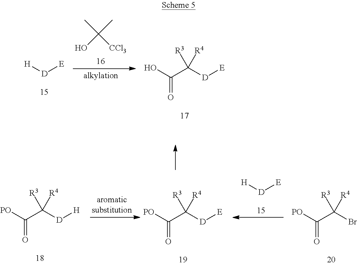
[H][D][E].C(=O)(C([R3])([D][H])[R4])[PO].C(=O)(C([R3])([D][E])[R4])[PO].C(=O)(C([R3])(Br)[R4])[PO].[H][D][E].CC(C)(O)[CCl3].C(=O)(O)C([D][E])([R3])[R4]
